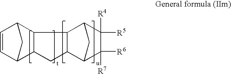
C1=CC2C3C(C1C2)CC1C2C([R7])([R6])C([R4])([R5])C(C31)C2
